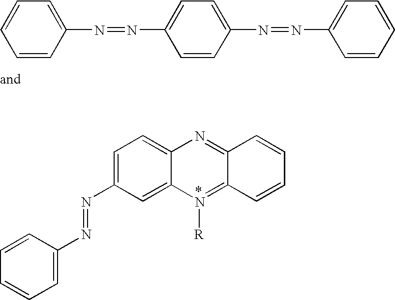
C1=C(N=NC2=CC=C3C(=C2)N([R])=C2C(=N3)C=CC=C2)C=CC=C1.C1=CC(N=NC2=CC=C(N=NC3=CC=CC=C3)C=C2)=CC=C1
